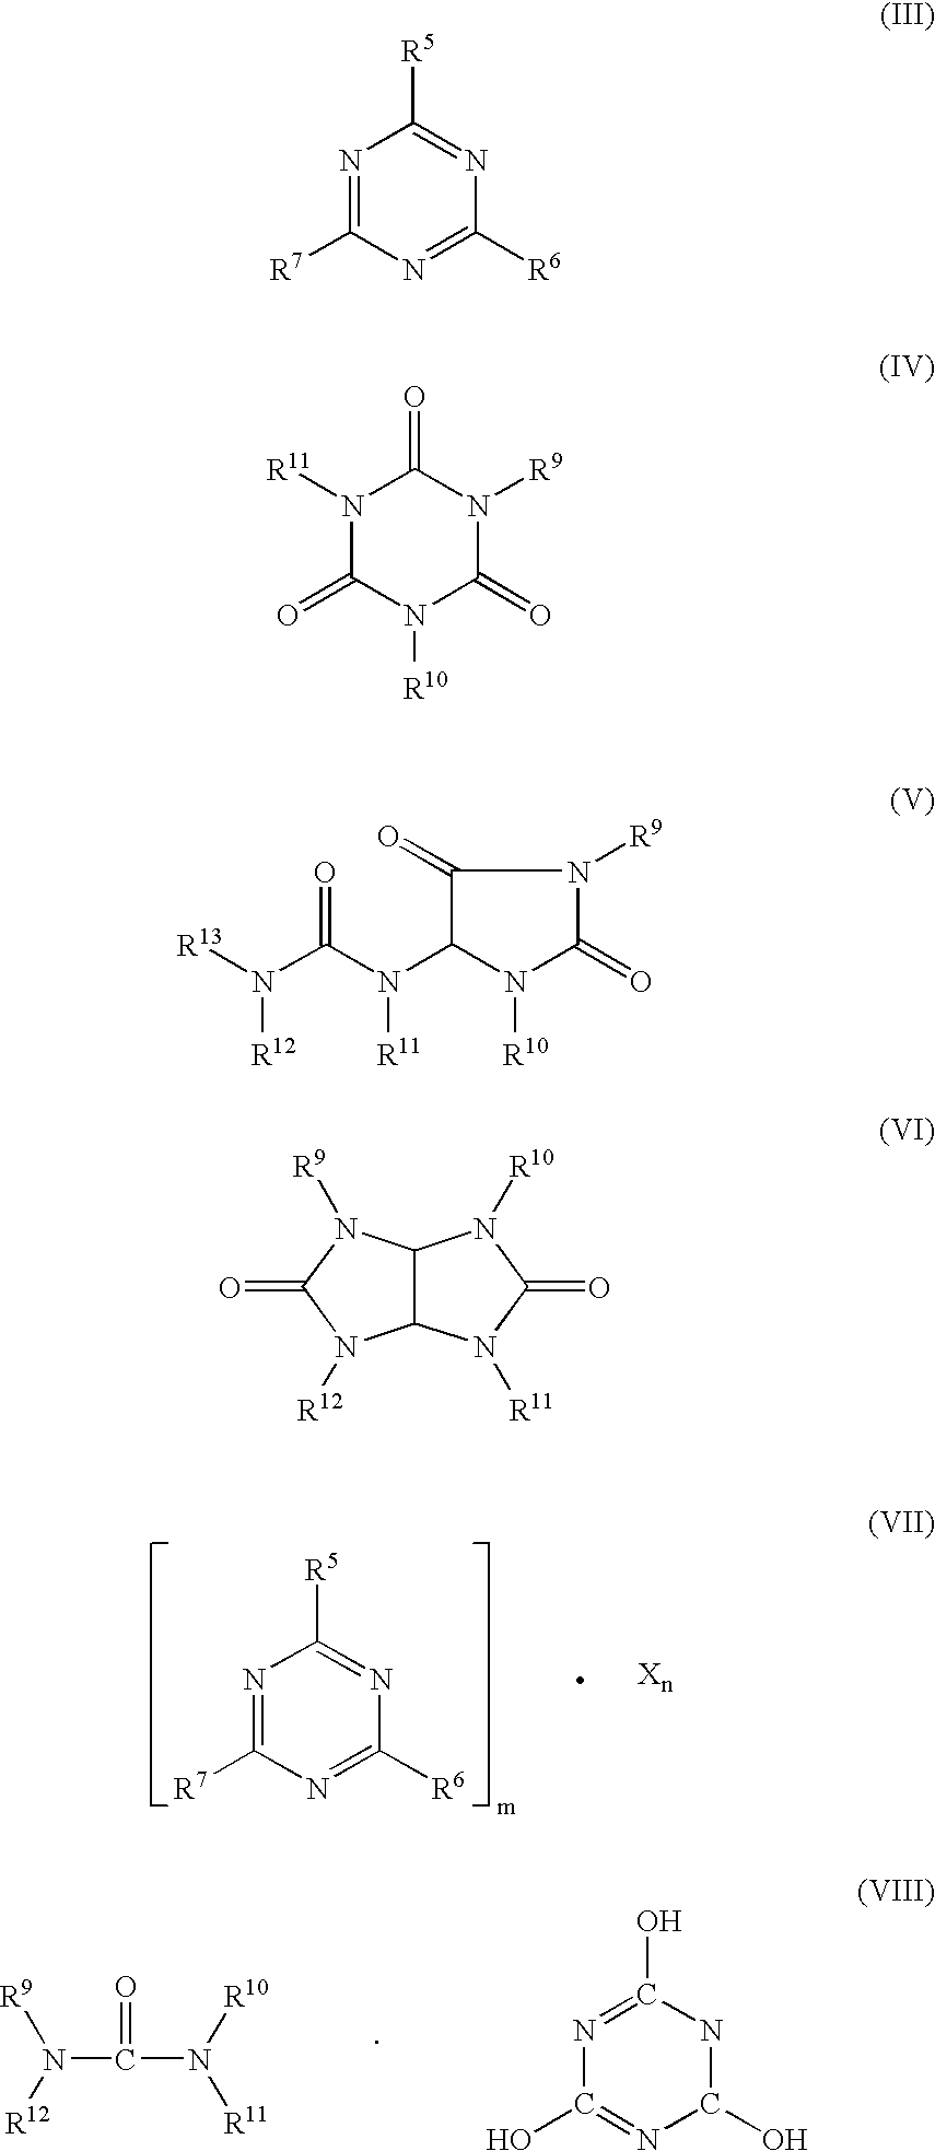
N1=C([R7])N=C([R6])N=C1[R5].N(C(N([R10])[R11])=O)([R9])[R12].N1=C(O)NC(O)N=C1O.N1=C([R7])N=C([R6])N=C1[R5].N1([R11])C(=O)N([R10])C(=O)N([R9])C1=O.C1(=O)C(N(C(N([R13])[R12])=O)[R11])N([R10])C(=O)N1[R9].C12C(N([R11])C(=O)N1[R10])N([R12])C(=O)N2[R9]
